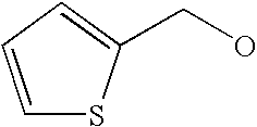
C1=CC=C(CO)S1
